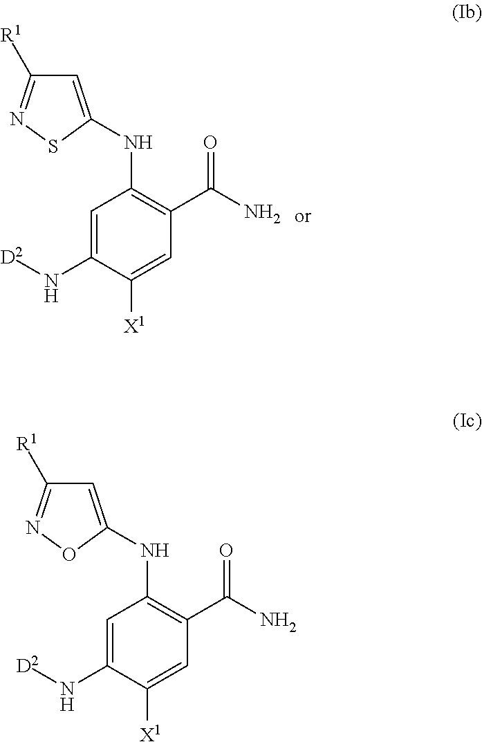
C1=C(NC2=C(C(=O)N)C=C([X1])C(N[D2])=C2)SN=C1[R1].C1=C(NC2=C(C(=O)N)C=C([X1])C(N[D2])=C2)ON=C1[R1]
